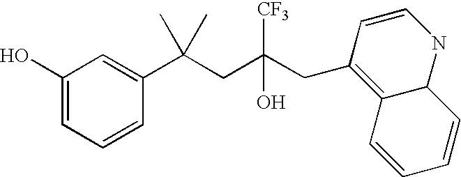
C1(O)=CC=CC(C(CC(CC2=C3C(NC=C2)C=CC=C3)([CF3])O)(C)C)=C1
